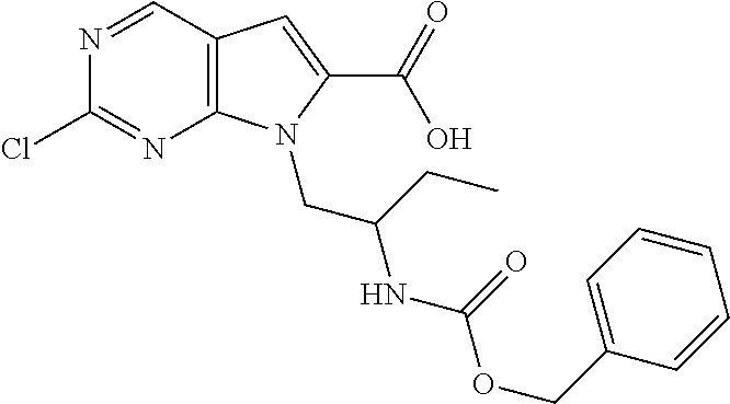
N1=CC2=C(N=C1Cl)N(CC(NC(OCC1=CC=CC=C1)=O)CC)C(C(=O)O)=C2
